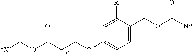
C1=C([R])C(COC([N*])=O)=CC=C1OCCC(OC[*X])=O
